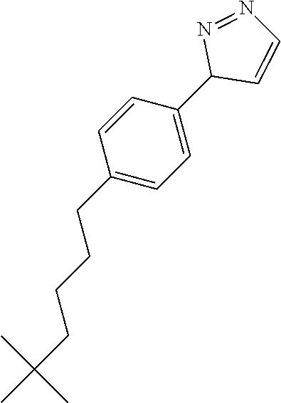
C1(CCCCC(C)(C)C)=CC=C(C2C=CN=N2)C=C1
